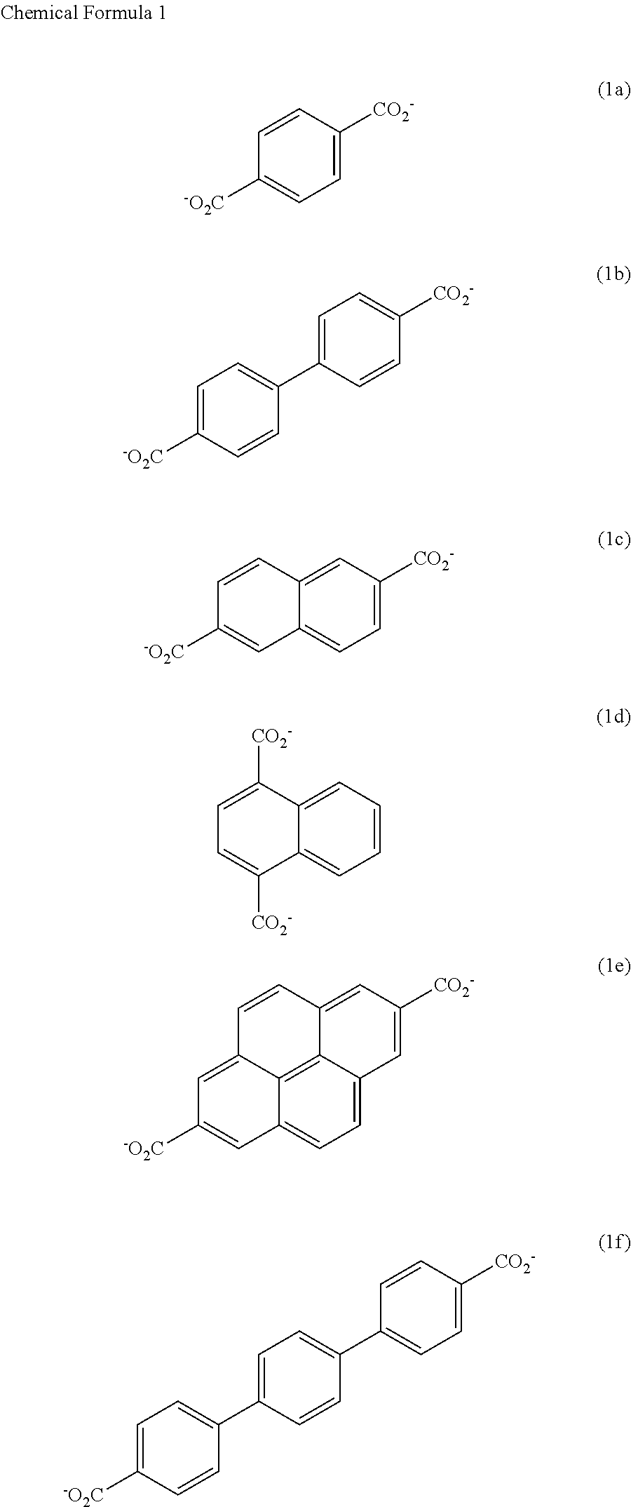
C1=C([CO2-])C=CC([-O2C])=C1.C1=CC(C2=CC=C([-O2C])C=C2)=CC=C1[CO2-].C1=C([CO2-])C=C2C(=C1)C=C([-O2C])C=C2.C1=CC=C2C(=C1)C([CO2-])=CC=C2[CO2-].C1=C([CO2-])C=C2C3=C4C(=CC=C13)C=C([-O2C])C=C4C=C2.C1=C([CO2-])C=CC(C2=CC=C(C3=CC=C([-O2C])C=C3)C=C2)=C1
